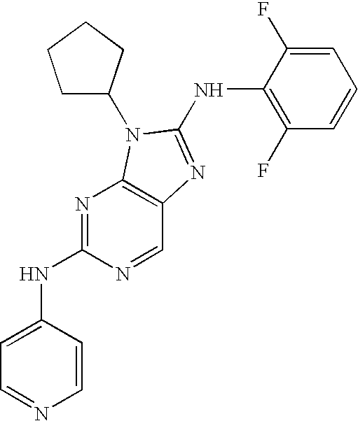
C1(NC2=NC3=C(N=C(NC4=CC=NC=C4)N=C3)N2C2CCCC2)=C(F)C=CC=C1F
